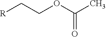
[R]CCOC(C)=O
